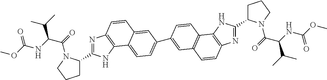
N1=C(C2CCCN2C(=O)C(NC(OC)=O)C(C)C)NC2=C1C=CC1=CC(C3=CC4=C(C5=C(N=C(C6CCCN6C(=O)C(NC(OC)=O)C(C)C)N5)C=C4)C=C3)=CC=C21
